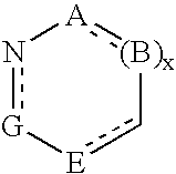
n1[G][E]c-[(B)x]:[A]-1
